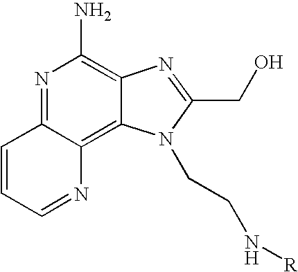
N1=C2C(=C3C(=C1N)N=C(CO)N3CCN[R])N=CC=C2
